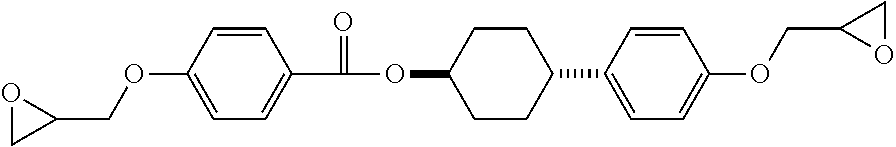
C1=CC(OCC2OC2)=CC=C1C1CCC(OC(=O)C2=CC=C(OCC3OC3)C=C2)CC1
